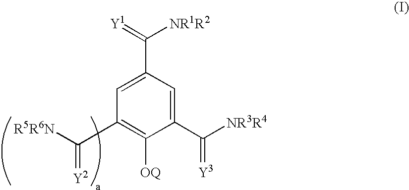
C1=C(C(=[Y1])[NR1R2])C=C(C([NR3R4])=[Y3])C([OQ])=C1C([R5R6N])=[Y2]
